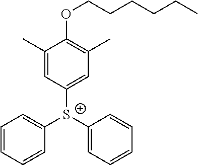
C1=CC=CC=C1[S+](C1=CC=CC=C1)C1=CC(C)=C(OCCCCCC)C(C)=C1
